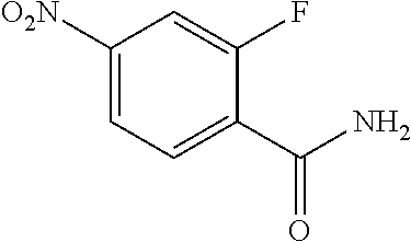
C1([O2N])=CC=C(C(N)=O)C(F)=C1
